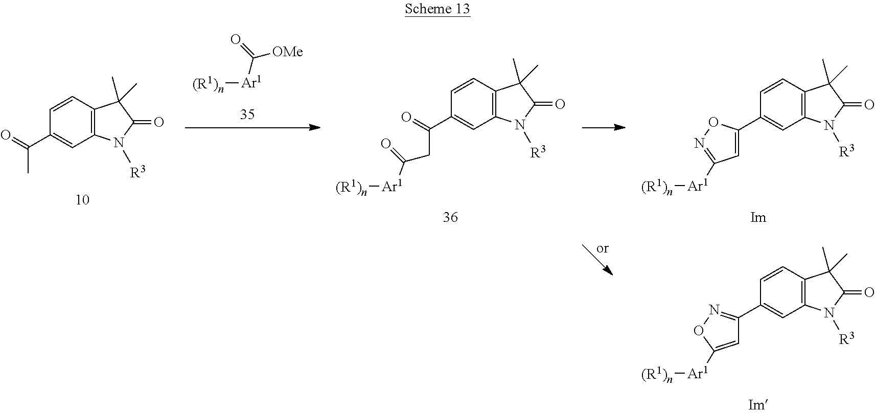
C([Ar1][(R1)n])(=O)[OMe].C1=CC2=C(C=C1C(C)=O)N([R3])C(=O)C2(C)C.C1=CC2=C(C=C1C(=O)CC(=O)[Ar1][(R1)n])N([R3])C(=O)C2(C)C.C1=CC2=C(C=C1C1=CC([Ar1][(R1)n])=NO1)N([R3])C(=O)C2(C)C.C1=CC2=C(C=C1C1=NOC([Ar1][(R1)n])=C1)N([R3])C(=O)C2(C)C
